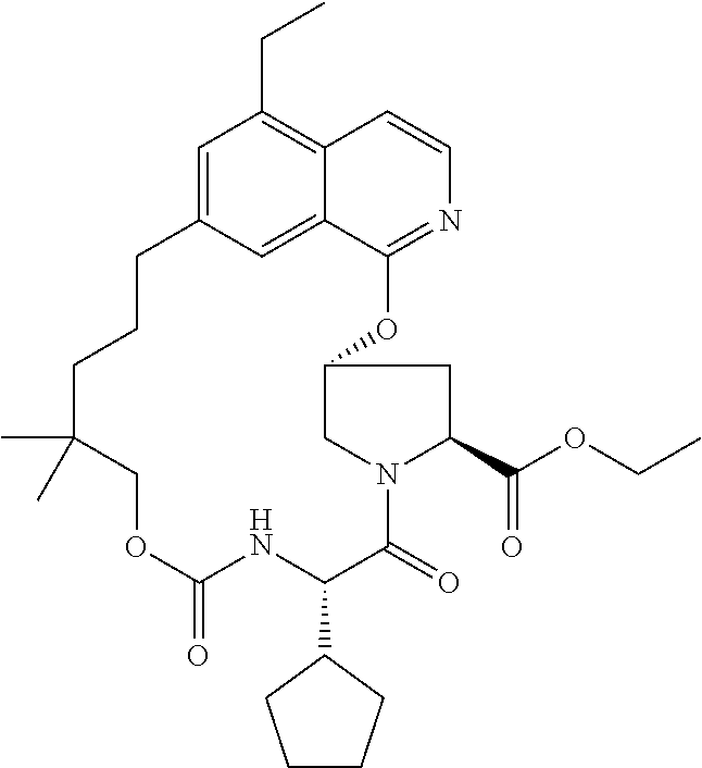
C1=C2C=C3C(=C1CC)C=CN=C3OC1CN(C(=O)C(C3CCCC3)NC(=O)OCC(C)(C)CCC2)C(C(OCC)=O)C1
